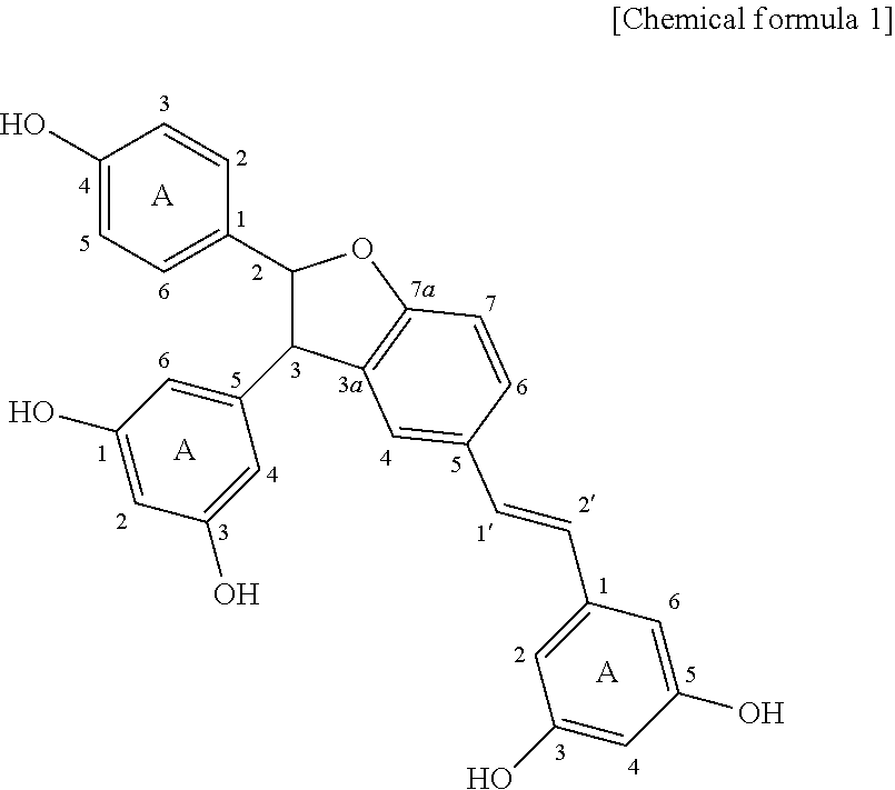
C1(O)=CC=C(C2C(C3=CC(O)=CC(O)=C3)C3=C(O2)C=CC(C=CC2=CC(O)=CC(O)=C2)=C3)C=C1.[A].[A].[A]
